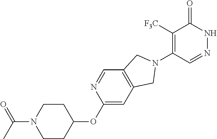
C1([F3C])=C(N2CC3=C(C=NC(OC4CCN(C(C)=O)CC4)=C3)C2)C=NNC1=O
